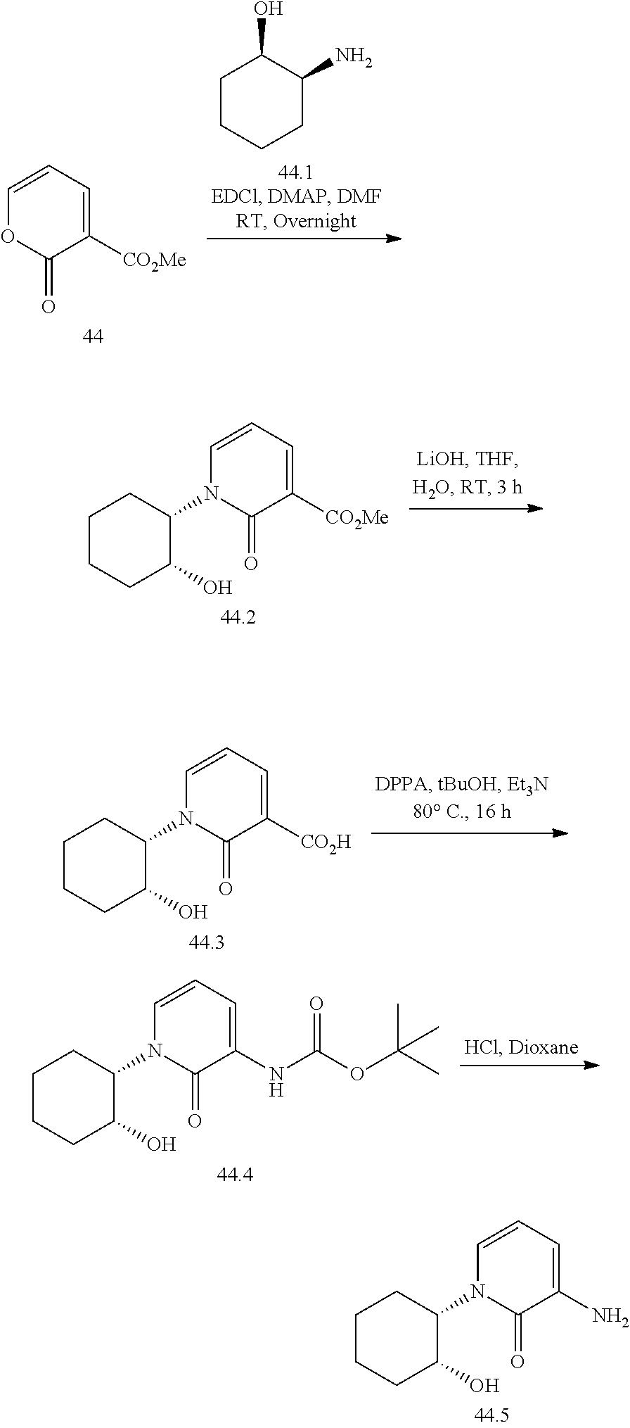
C1CCCC(N)C1O.O1C(=O)C([CO2Me])=CC=C1.N1(C2CCCCC2O)C(=O)C([CO2Me])=CC=C1.N1(C2CCCCC2O)C(=O)C([CO2H])=CC=C1.N1(C2CCCCC2O)C(=O)C(NC(OC(C)(C)C)=O)=CC=C1.N1(C2CCCCC2O)C(=O)C(N)=CC=C1
